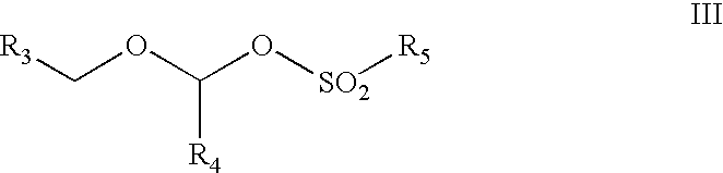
[R3]COC(O[SO2][R5])[R4]
